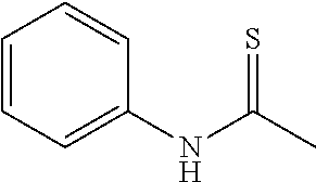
N(C(C)=S)C1=CC=CC=C1
